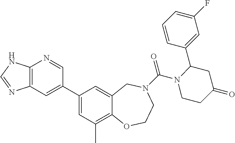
C12=C(C=C(C3=CC(C)=C4C(=C3)CN(C(=O)N3CCC(=O)CC3C3=CC(F)=CC=C3)CCO4)C=N1)N=CN2
